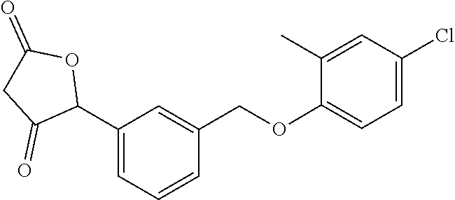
C1(C2OC(=O)CC2=O)=CC=CC(COC2=CC=C(Cl)C=C2C)=C1
